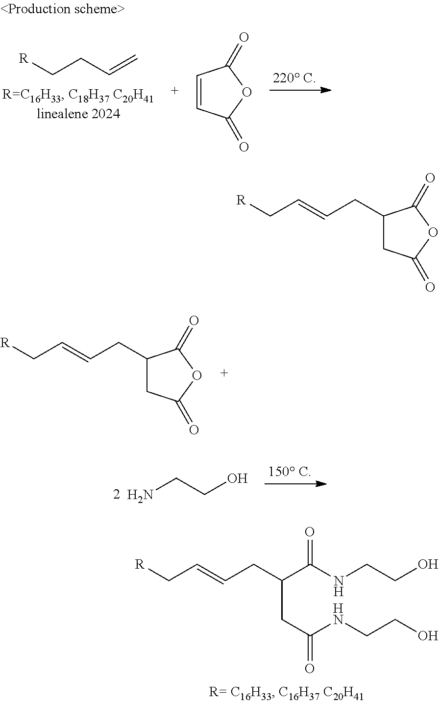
C1(CC=CC[R])CC(=O)OC1=O.OCCN.C(CC=CC[R])(CC(NCCO)=O)C(NCCO)=O.[R]CCC=C.C1=CC(=O)OC1=O.C1(CC=CC[R])CC(=O)OC1=O
